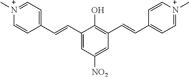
C1(C=CC2=CC=[N+](C)C=C2)=CC([NO2])=CC(C=CC2=CC=[N+](C)C=C2)=C1O
